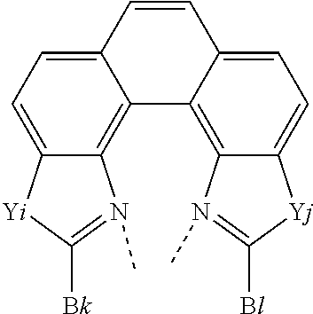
C1=CC2=CC=C3C(=C2C2=C4C(=CC=C12)[Yj]C([Bl])=N4C)N(C)=C([Bk])[Yi]3
